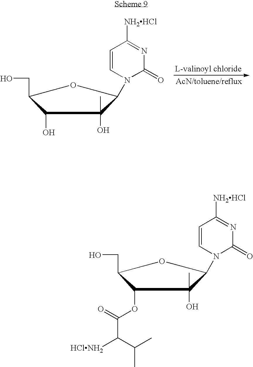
C1(O)C(CO)OC(N2C(=O)N=C([NH2HCl])C=C2)C1(O)C.C1(OC(=O)C([HClNH2])C(C)C)C(CO)OC(N2C(=O)N=C([NH2HCl])C=C2)C1(O)C
